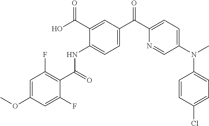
C1=C(OC)C=C(F)C(C(=O)NC2=CC=C(C(C3=CC=C(N(C)C4=CC=C(Cl)C=C4)C=N3)=O)C=C2C(O)=O)=C1F
